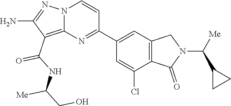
C(NC(CO)[Me])(=O)C1=C2N(N=C1N)C=CC(C1=CC3=C(C(Cl)=C1)C(=O)N(C(C1CC1)[Me])C3)=N2
